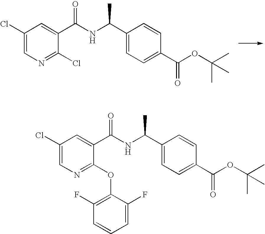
C1(Cl)=CN=C(Cl)C(C(NC(C2=CC=C(C(OC(C)(C)C)=O)C=C2)C)=O)=C1.C1(Cl)=CN=C(OC2=C(F)C=CC=C2F)C(C(NC(C2=CC=C(C(OC(C)(C)C)=O)C=C2)C)=O)=C1
